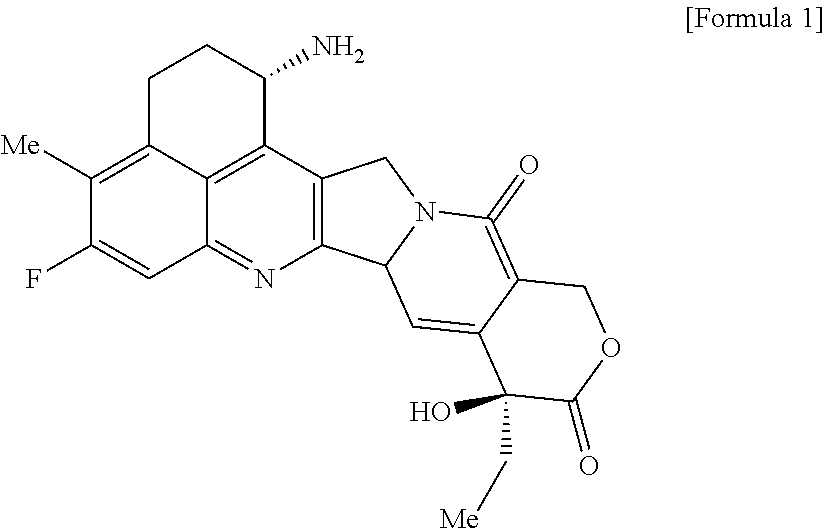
C12=C(C3=C4C(=N1)C=C(F)C([Me])=C4CCC3N)CN1C2C=C2C(=C1=O)COC(=O)C2(C[Me])O
